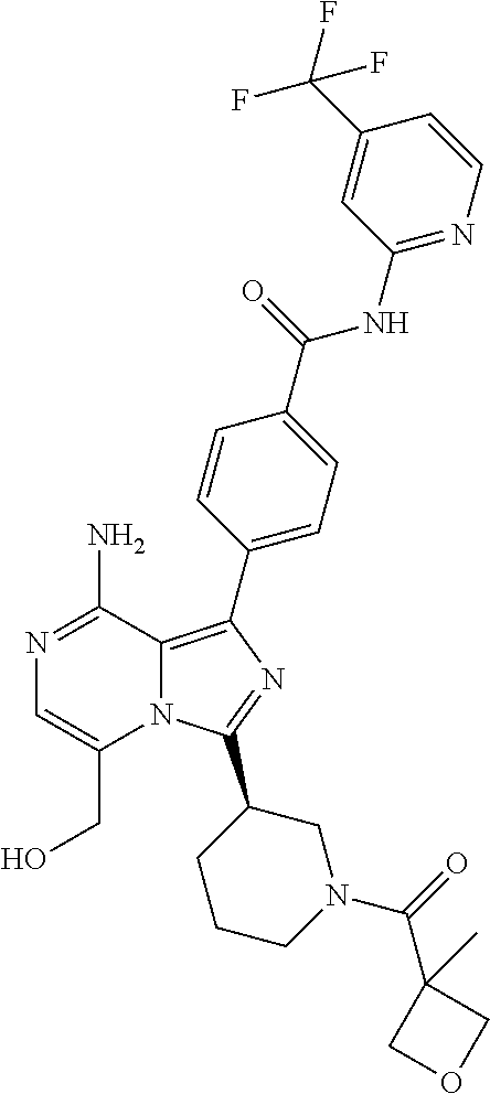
N12C(=C(C3=CC=C(C(=O)NC4=NC=CC(C(F)(F)F)=C4)C=C3)N=C1C1CCCN(C(=O)C3(C)COC3)C1)C(N)=NC=C2CO
